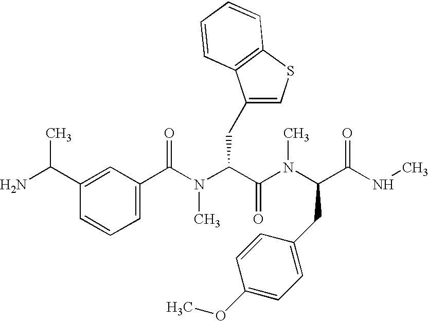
C(C1=CC(C(N(C(C(N(C(C(NC)=O)CC2=CC=C(OC)C=C2)C)=O)CC2=CSC3=C2C=CC=C3)C)=O)=CC=C1)(N)C
